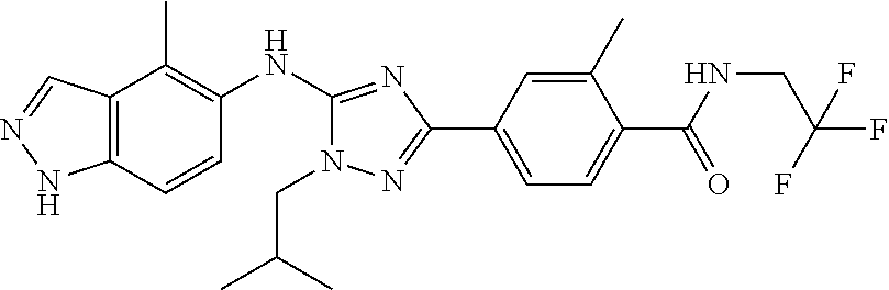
C12=C(C=CC(NC3=NC(C4=CC=C(C(NCC(F)(F)F)=O)C(C)=C4)=NN3CC(C)C)=C1C)NN=C2
